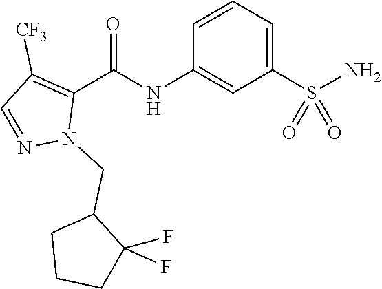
C1=CC=C(S(N)(=O)=O)C=C1NC(C1=C([CF3])C=NN1CC1CCCC1(F)F)=O
